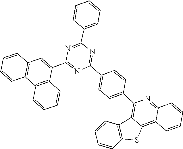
C12=C3C(=C(C4=CC=C(C5=NC(C6=CC=CC=C6)=NC(C6=CC7=C(C=CC=C7)C7=C6C=CC=C7)=N5)C=C4)N=C1C=CC=C2)C1=C(S3)C=CC=C1
